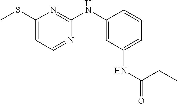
CSC1=CC=NC(NC2=CC(NC(=O)CC)=CC=C2)=N1
